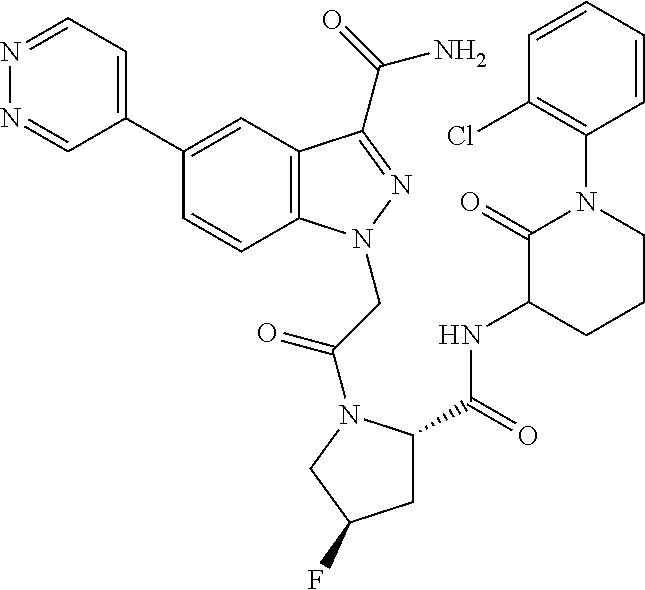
C12=C(C=CC(C3=CC=NN=C3)=C1)N(CC(=O)N1C(C(=O)NC3CCCN(C4=C(Cl)C=CC=C4)C3=O)CC(F)C1)N=C2C(=O)N
